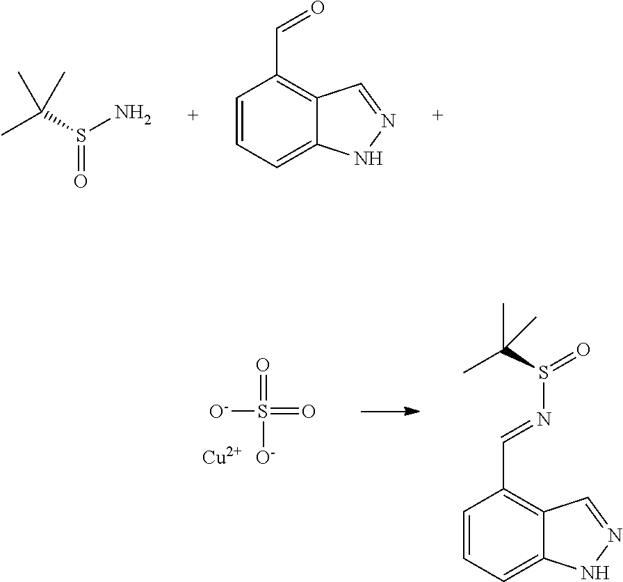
CC(S(=O)N)(C)C.C1=CC=C2C(=C1C=O)C=NN2.[O-]S(=O)(=O)[O-].CC(S(=O)N=CC1=C2C(=CC=C1)NN=C2)(C)C.[Cu]
